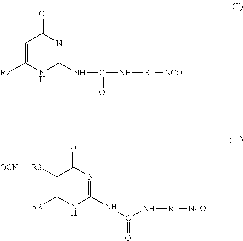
C1=C([R2])NC(NC(=O)N[R1][NCO])=NC1=O.C1([R3][OCN])=C([R2])NC(NC(N[R1][NCO])=O)=NC1=O
